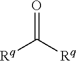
O=C([Rq])[Rq]
